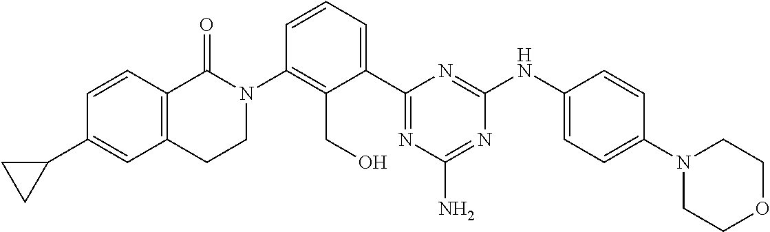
N1(C2=C(CO)C(C3=NC(N)=NC(NC4=CC=C(N5CCOCC5)C=C4)=N3)=CC=C2)C(=O)C2=C(CC1)C=C(C1CC1)C=C2
